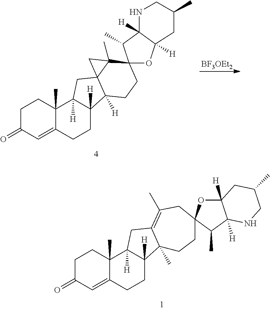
C1C(=O)C=C2C(C)(C1)C1([H])C([H])(CC2)C2([H])C3(C1)C(C)(C1(OC4([H])C([H])(C1C)NCC(C)C4)CC2)C3.[BF3OEt2].C1C(=O)C=C2C(C)(C1)C1([H])C([H])(CC2)C2(C)C(=C(C)CC3(CC2)OC2([H])C([H])(C3C)NCC(C)C2)C1
